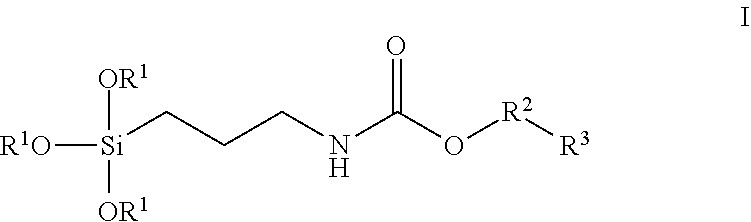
[OR1][Si]([OR1])([R1O])CCCNC(O[R2][R3])=O
